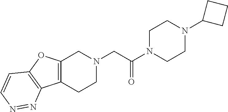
C1N(C(CN2CC3=C(CC2)C2=C(O3)C=CN=N2)=O)CCN(C2CCC2)C1
